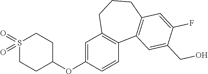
C1=C(OC2CCS(=O)(=O)CC2)C=CC2=C1CCCC1=C2C=C(CO)C(F)=C1
